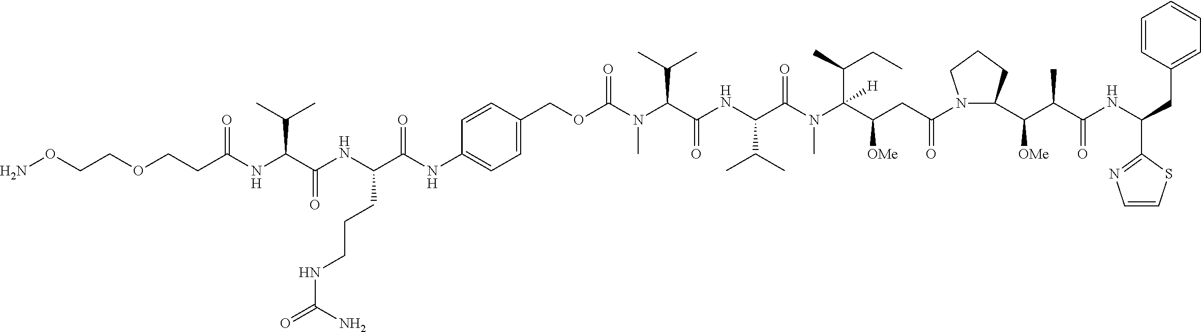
C(N(C(C(NC(C(N(C(C(CC(N1C(C(C(C(NC(C2=NC=CS2)CC2=CC=CC=C2)=O)C)[OMe])CCC1)=O)[OMe])(C(CC)C)[H])C)=O)C(C)C)=O)C(C)C)C)(OCC1=CC=C(NC(C(NC(C(NC(CCOCCON)=O)C(C)C)=O)CCCNC(=O)N)=O)C=C1)=O
